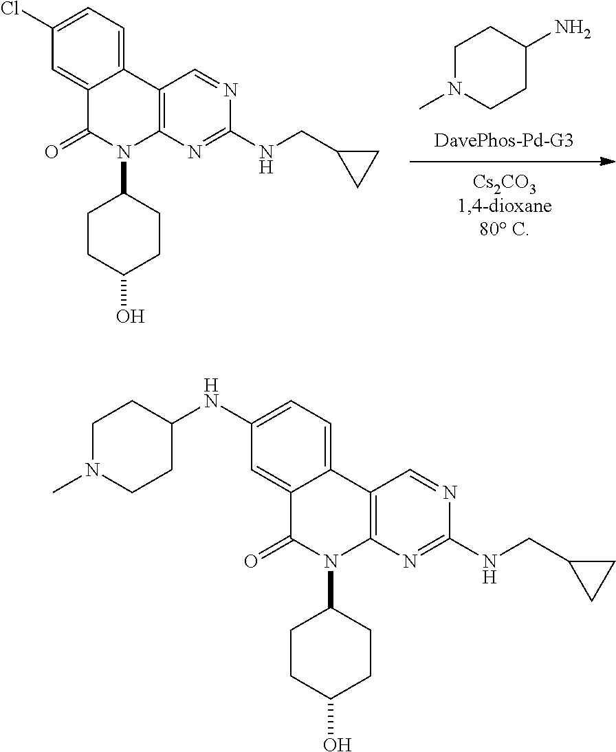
C1N(C)CCC(N)C1.C1(=O)N(C2CCC(O)CC2)C2=C(C=NC(NCC3CC3)=N2)C2=CC=C(Cl)C=C12.C1(=O)N(C2CCC(O)CC2)C2=C(C=NC(NCC3CC3)=N2)C2=CC=C(NC3CCN(C)CC3)C=C12
